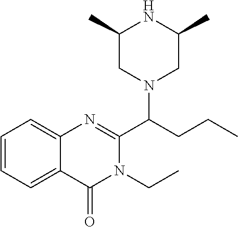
C1(C)CN(C(CCC)C2=NC3=CC=CC=C3C(=O)N2CC)CC(C)N1
